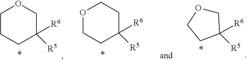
C1CCC([R6])([R5])CO1.O1CCC([R6])([R5])CC1.C1OCCC1([R6])[R5]
